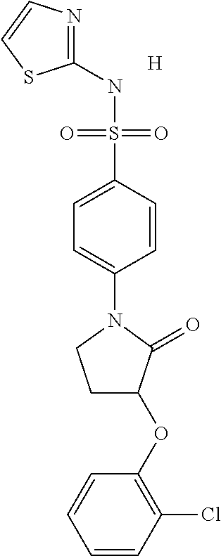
C1(NS(C2=CC=C(N3CCC(OC4=C(Cl)C=CC=C4)C3=O)C=C2)(=O)=O)=NC=CS1.[H]
